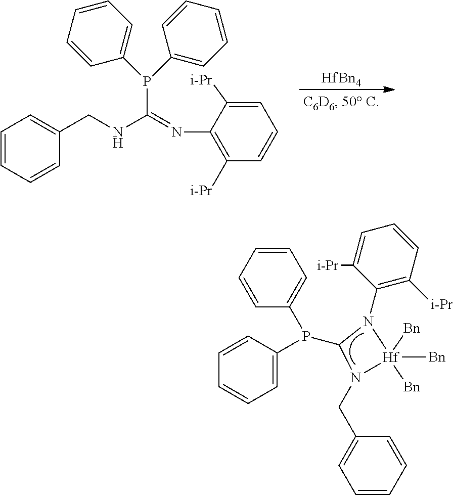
P(C1=CC=CC=C1)(C1=CC=CC=C1)C1N(CC2=CC=CC=C2)[Hf]([Bn])([Bn])([Bn])N1C1=C([i-Pr])C=CC=C1[i-Pr].[HfBn4].N(C(=NC1=C([i-Pr])C=CC=C1[i-Pr])P(C1=CC=CC=C1)C1=CC=CC=C1)CC1=CC=CC=C1
